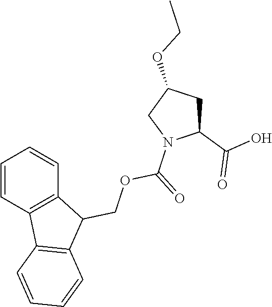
C1=CC2=C(C=C1)C(COC(N1C(C(O)=O)CC(OCC)C1)=O)C1=C2C=CC=C1
